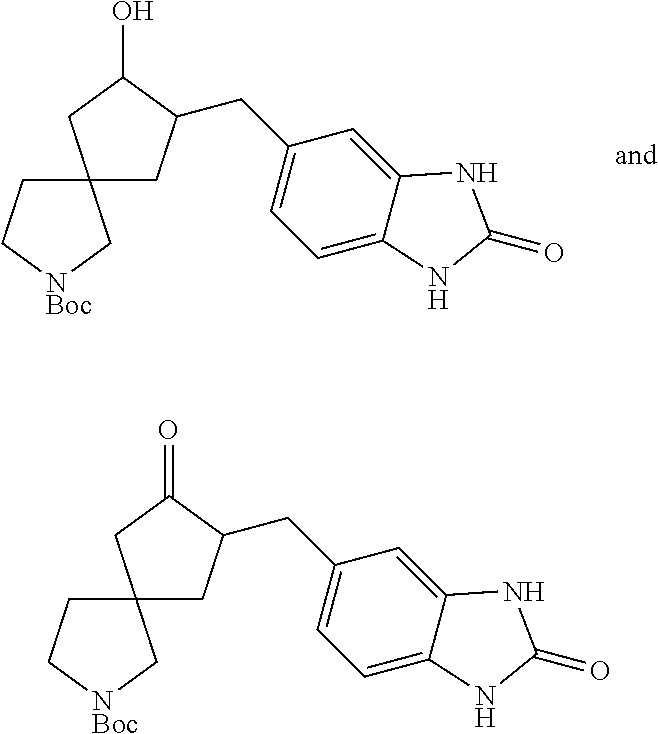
C12(CC[NBoc]C1)CC(CC1=CC=C3C(=C1)NC(=O)N3)C(O)C2.C12(CC[NBoc]C1)CC(CC1=CC=C3C(=C1)NC(=O)N3)C(=O)C2
